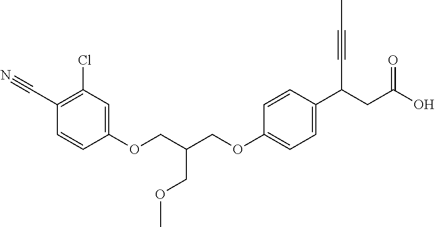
C1(OCC(COC2=CC=C(C(CC(O)=O)C#CC)C=C2)COC)=CC(Cl)=C(C#N)C=C1
